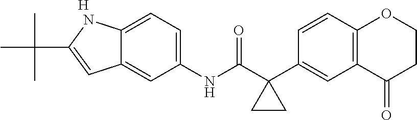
C1(C2(C(NC3=CC=C4C(=C3)C=C(C(C)(C)C)N4)=O)CC2)=CC2=C(C=C1)OCCC2=O.[H]
